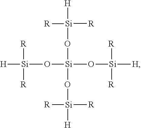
[H][Si](O[Si](O[Si]([H])([R])[R])(O[Si]([R])([H])[R])O[Si]([R])([R])[H])([R])[R]
